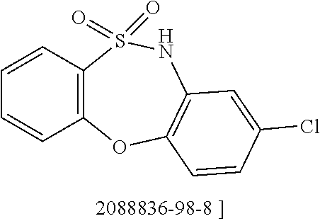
C12=C(C=CC=C1)S(=O)(=O)NC1=C(O2)C=CC(Cl)=C1
